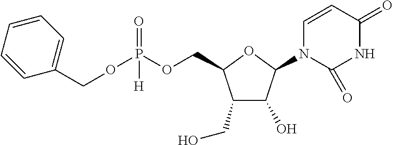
C1(CO)C(O)C(N2C=CC(=O)NC2=O)OC1COP(OCC1=CC=CC=C1)(=O)[H]
